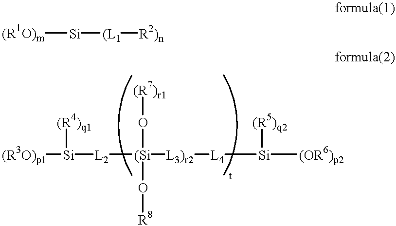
[Si]([(R1O)m])[(L1][R2)n].[(R3O)p1][Si]([L2][(Si]([L3)r2][L4][Si]([(OR6)p2])[(R5)q2])(O[(R7)r1])O[R8])[(R4)q1]
